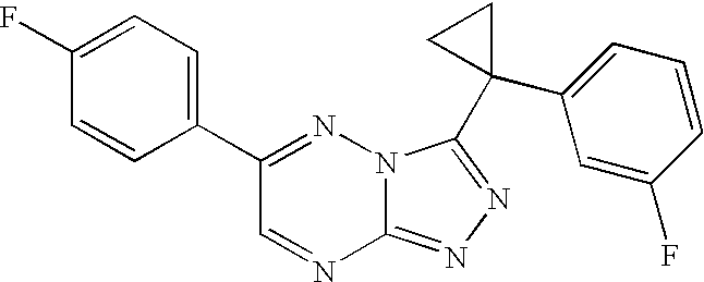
C12=NN=C(C3(C4=CC=CC(F)=C4)CC3)N1N=C(C1=CC=C(F)C=C1)C=N2
